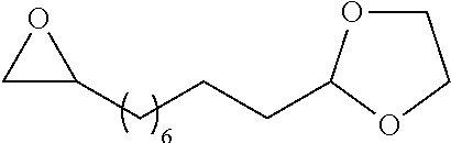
C(CC1OC1)CC1OCCO1
